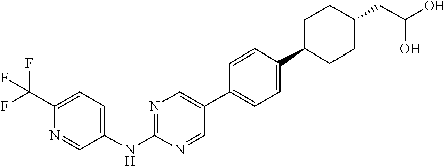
C1(C(F)(F)F)=CC=C(NC2=NC=C(C3=CC=C(C4CCC(CC(O)O)CC4)C=C3)C=N2)C=N1
